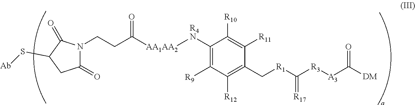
C1([R9])=C([R4N][AA1AA2]C(=O)CCN2C(=O)CC(S[Ab])C2=O)C([R10])=C([R11])C(C[R1]C([R3][A3]C([DM])=O)=[R17])=C1[R12]
